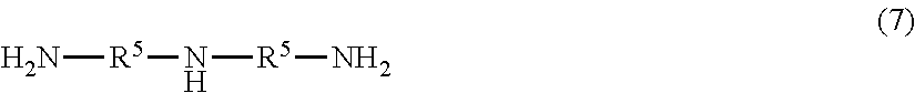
N[R5]N[R5]N
